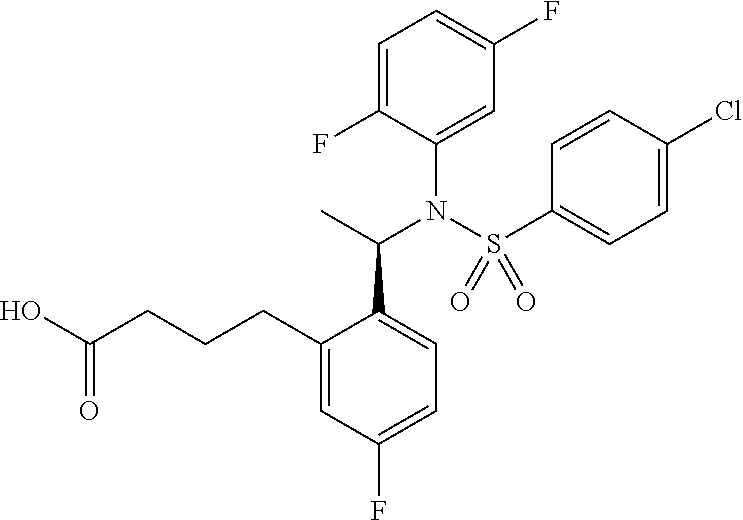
OC(CCCC1=CC(F)=CC=C1C(N(S(C1=CC=C(Cl)C=C1)(=O)=O)C1=CC(F)=CC=C1F)C)=O
